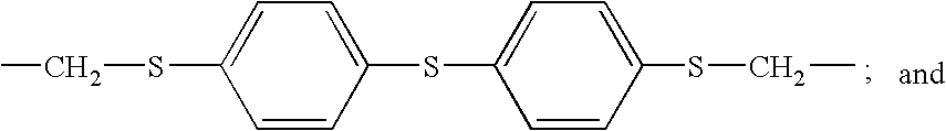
C1=CC(SC2=CC=C(SCC)C=C2)=CC=C1SCC
